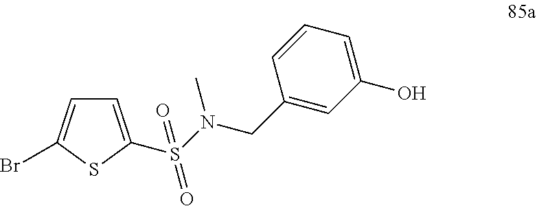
C1=C(S(=O)(N(C)CC2=CC(O)=CC=C2)=O)SC(Br)=C1
